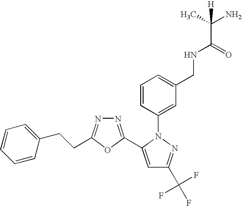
N1=C(C2=CC(C(F)(F)F)=NN2C2=CC(CNC(C(C)(N)[H])=O)=CC=C2)OC(CCC2=CC=CC=C2)=N1
